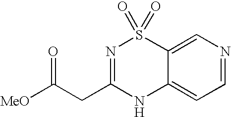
[MeO]C(CC1=NS(=O)(=O)C2=CN=CC=C2N1)=O
